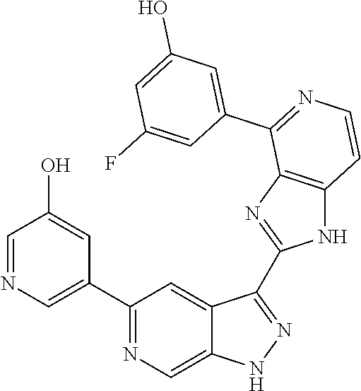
C1(C2=CN=CC(O)=C2)=NC=C2C(=C1)C(C1=NC3=C(N1)C=CN=C3C1=CC(O)=CC(F)=C1)=NN2
